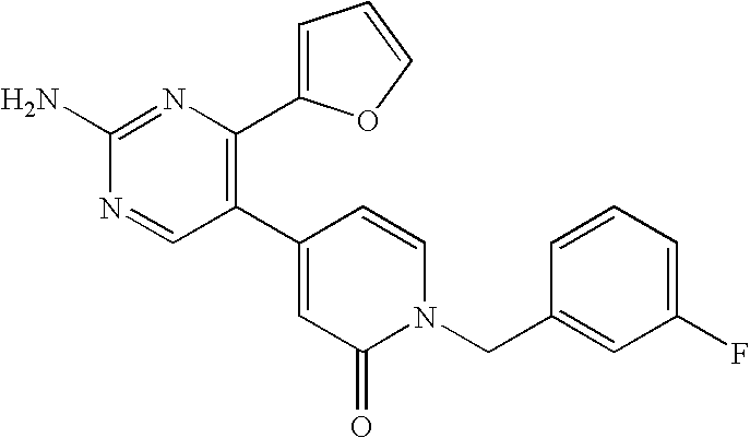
C1(C2=CC(=O)N(CC3=CC(F)=CC=C3)C=C2)=C(C2=CC=CO2)N=C(N)N=C1
